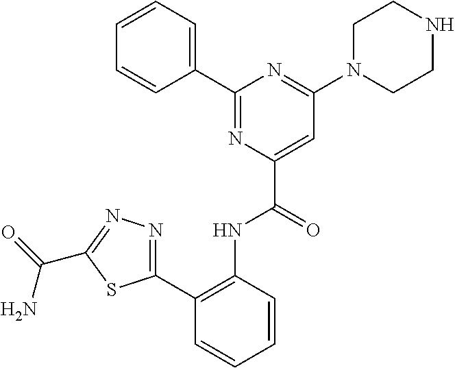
C1=CC=CC(C2=NC(C(=O)NC3=C(C4=NN=C(C(N)=O)S4)C=CC=C3)=CC(N3CCNCC3)=N2)=C1
